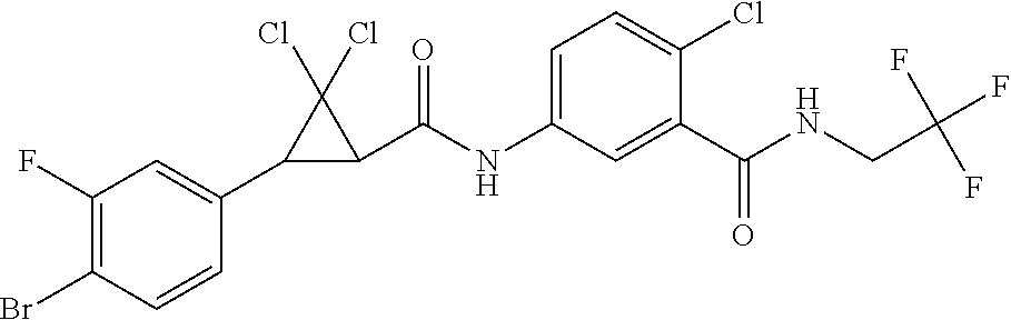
C1(F)=C(Br)C=CC(C2C(C(NC3=CC=C(Cl)C(C(NCC(F)(F)F)=O)=C3)=O)C2(Cl)Cl)=C1
